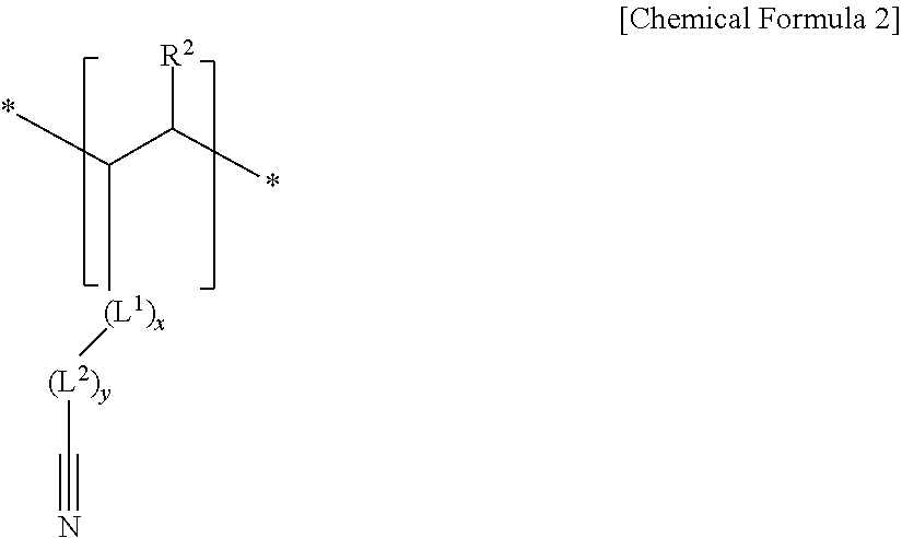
C(C[(L1)x][(L2)y]C#N)(*)C([R2])*
